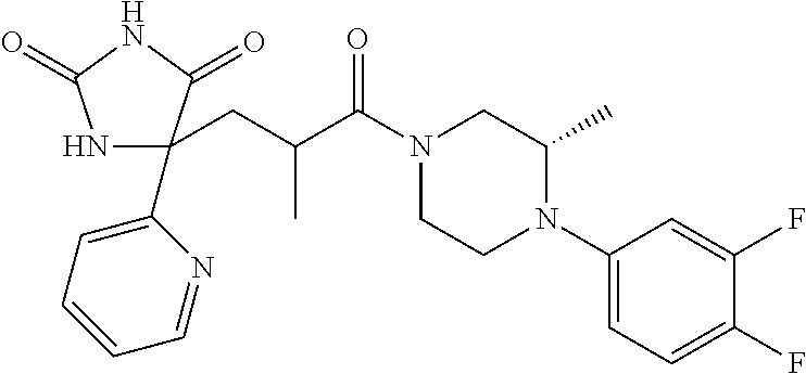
N1C(C2=CC=CC=N2)(CC(C(N2CCN(C3=CC=C(F)C(F)=C3)C(C)C2)=O)C)C(=O)NC1=O
